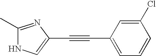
C1(C)=NC(C#CC2=CC=CC(Cl)=C2)=CN1
